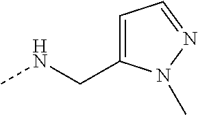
CNCC1=CC=NN1C
